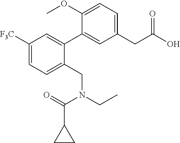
C1([F3C])=CC=C(CN(CC)C(C2CC2)=O)C(C2=CC(CC(O)=O)=CC=C2OC)=C1
